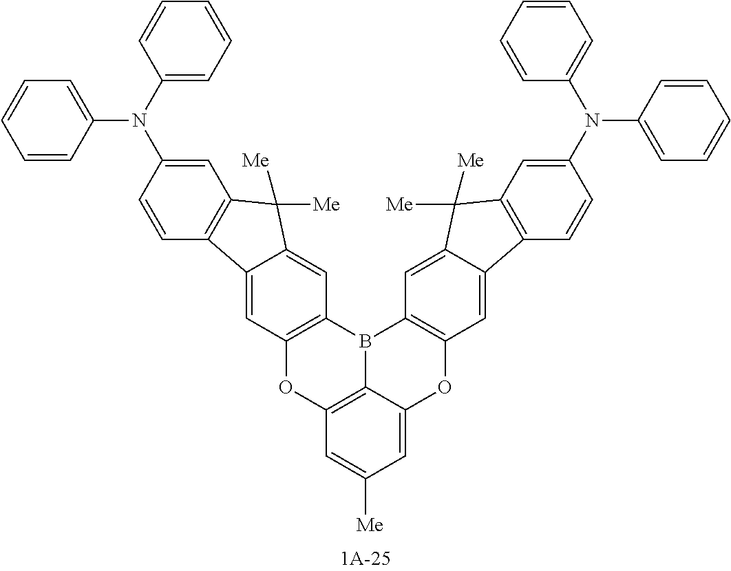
C1=CC(N(C2=CC=CC=C2)C2=CC3=C(C=C2)C2=CC4=C(C=C2C3([Me])[Me])B2C3=C(O4)C=C([Me])C=C3OC3=C2C=C2C(=C3)C3=C(C=C(N(C4=CC=CC=C4)C4=CC=CC=C4)C=C3)C2([Me])[Me])=CC=C1
